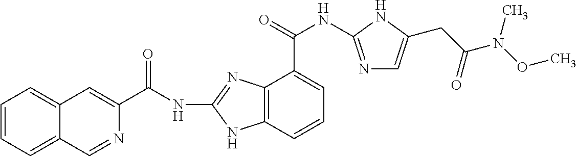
C1=CC=C2C(=C1)C=C(C(NC1=NC3=C(N1)C=CC=C3C(NC1=NC=C(CC(N(OC)C)=O)N1)=O)=O)N=C2
